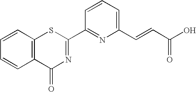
C1=CC=C(C=CC(O)=O)N=C1C1=NC(=O)C2=C(S1)C=CC=C2
